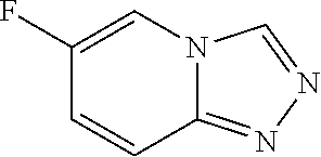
C1(F)=CN2C(=NN=C2)C=C1
